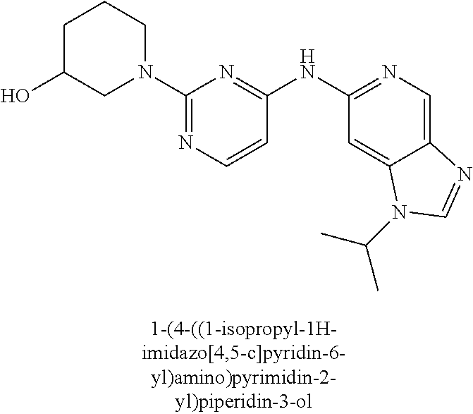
C1=CC(NC2=NC=C3C(=C2)N(C(C)C)C=N3)=NC(N2CCCC(O)C2)=N1
